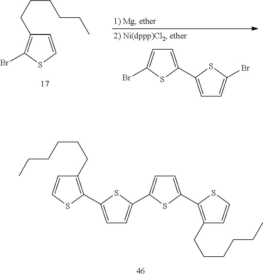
C(CCC1=C(Br)SC=C1)CCC.C1=C(C2=CC=C(Br)S2)SC(Br)=C1.C1=C(C2=C(CCCCCC)C=CS2)SC(C2=CC=C(C3=C(CCCCCC)C=CS3)S2)=C1
